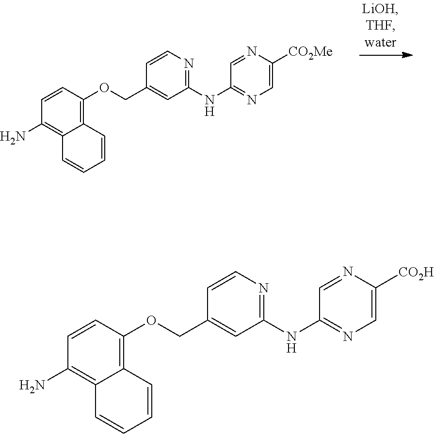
C1=CC(OCC2=CC(NC3=NC=C([CO2Me])N=C3)=NC=C2)=C2C(=C1N)C=CC=C2.C1=CC(OCC2=CC(NC3=NC=C([CO2H])N=C3)=NC=C2)=C2C(=C1N)C=CC=C2
